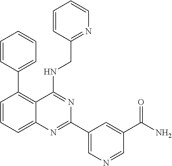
C1=CC(C2=C3C(=CC=C2)N=C(C2=CN=CC(C(N)=O)=C2)N=C3NCC2=NC=CC=C2)=CC=C1
